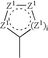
[Z1]1:[Z1]:[Z1]c(C)[(Z1)i]:1
